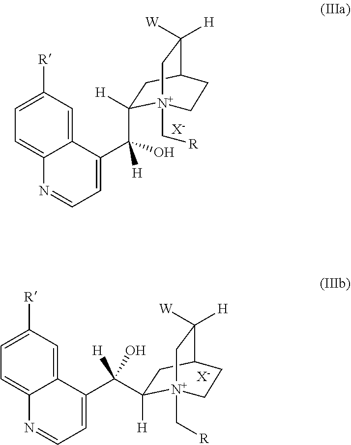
C1=C([R])C=C2C(=C1)N=CC=C2C(O)([H])C1([H])CC2C([W])([H])C[N+]1(C[R])CC2.[X-].C1=C([R])C=C2C(=C1)N=CC=C2C(C1([H])CC2C([W])([H])C[N+]1(C[R])CC2)([H])O.[X-]
